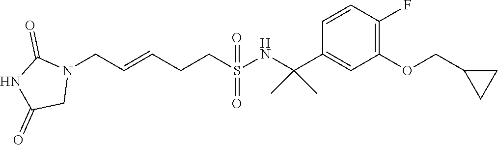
N1(CC=CCCS(=O)(=O)NC(C2=CC(OCC3CC3)=C(F)C=C2)(C)C)C(=O)NC(=O)C1
